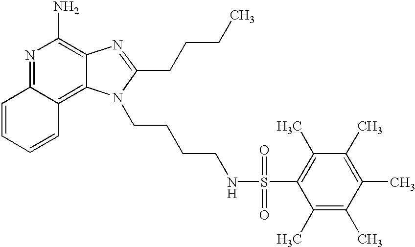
N1=C2C(=C3C(=C1N)N=C(CCCC)N3CCCCNS(C1=C(C)C(C)=C(C)C(C)=C1C)(=O)=O)C=CC=C2
